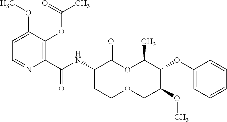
C1(C(NC2CCOCC(OC)C(OC3=CC=CC=C3)C(C)OC2=O)=O)=C(OC(C)=O)C(OC)=CC=N1
